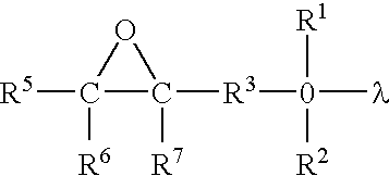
[R5]C1([R6])C([R3][0]([R1])([R2])[l])([R7])O1
